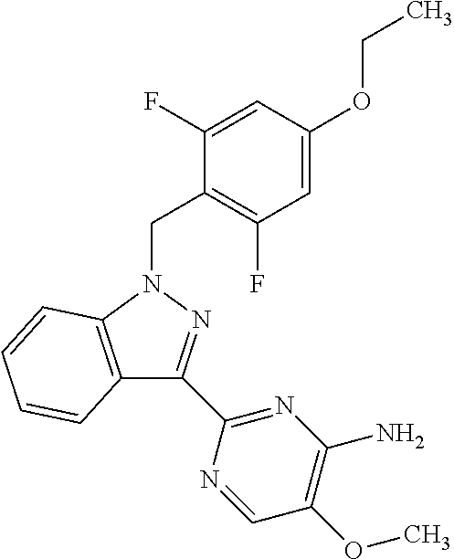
C12=C(N(CC3=C(F)C=C(OCC)C=C3F)N=C1C1=NC(N)=C(OC)C=N1)C=CC=C2
